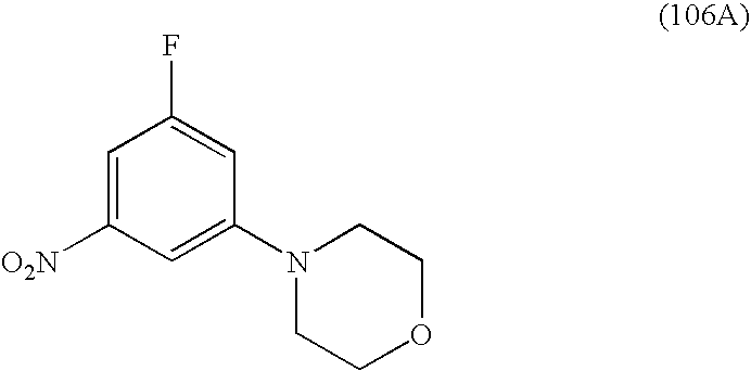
C1=C([O2N])C=C(N2CCOCC2)C=C1F
